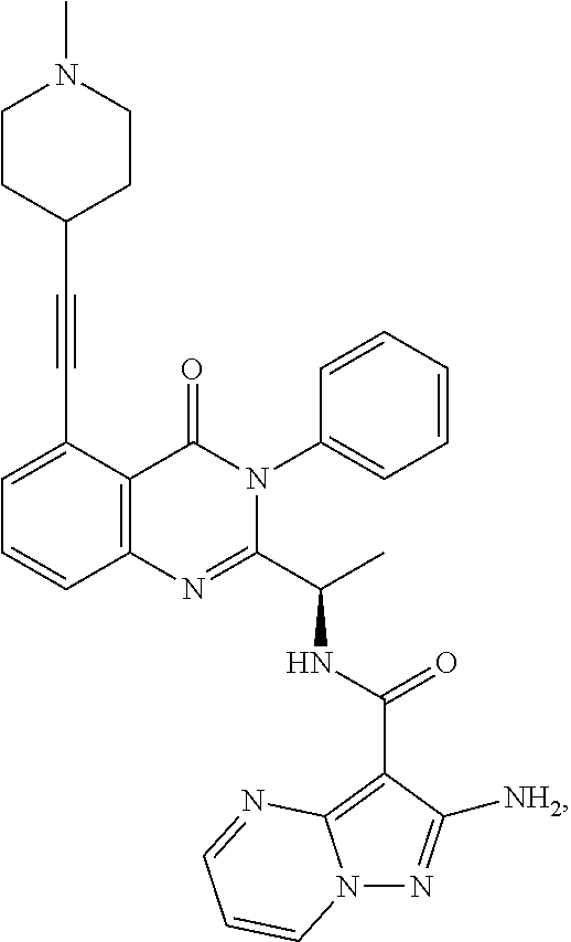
C1(C#CC2CCN(C)CC2)=CC=CC2=C1C(=O)N(C1=CC=CC=C1)C(C(C)NC(C1=C3N(N=C1[NH2])C=CC=N3)=O)=N2
